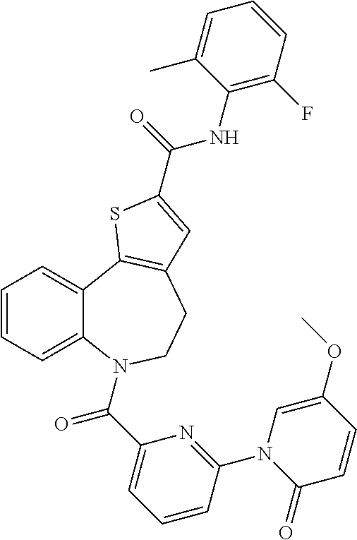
C1=CC=C2C(=C1)C1=C(CCN2C(C2=CC=CC(N3C(=O)C=CC(OC)=C3)=N2)=O)C=C(C(=O)NC2=C(F)C=CC=C2C)S1
